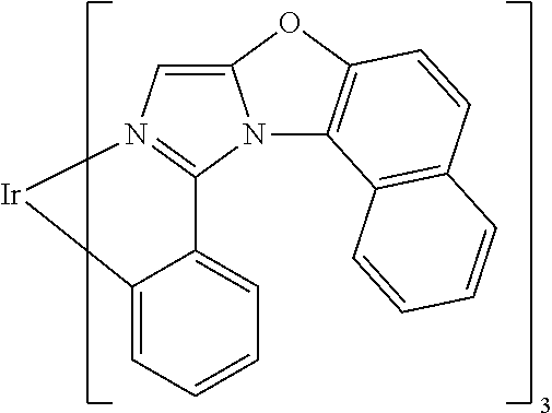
C12=CN3=C(N1C1=C(O2)C=CC2=C1C=CC=C2)C1=CC=CC=C1[Ir]3
